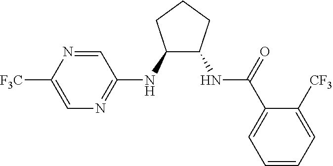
C1(NC2=NC=C([F3C])N=C2)C(NC(=O)C2=CC=CC=C2[CF3])CCC1
